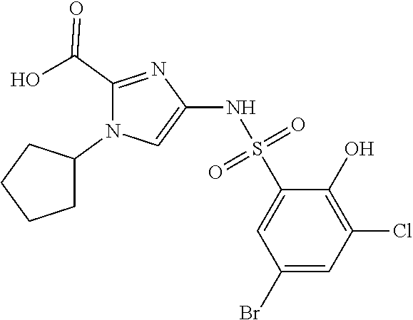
C1=C(S(NC2=CN(C3CCCC3)C(C(O)=O)=N2)(=O)=O)C(O)=C(Cl)C=C1Br
